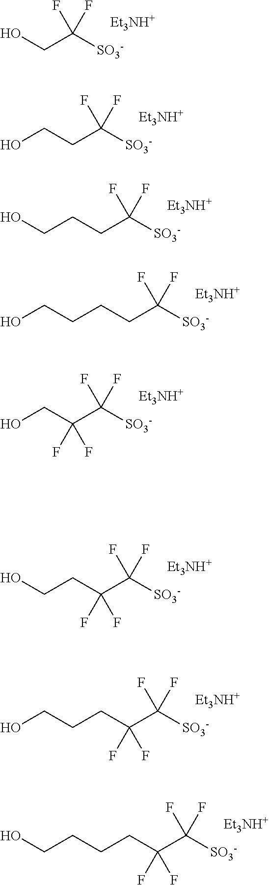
OCC([SO3-])(F)F.[Et3NH+].C(CC([SO3-])(F)F)O.[Et3NH+].C(CC([SO3-])(F)F)CO.[Et3NH+].C(CC([SO3-])(F)F)CCO.[Et3NH+].C(C(C([SO3-])(F)F)(F)F)O.[Et3NH+].C(C(C([SO3-])(F)F)(F)F)CO.[Et3NH+].C(C(C([SO3-])(F)F)(F)F)CCO.[Et3NH+].C(C(C([SO3-])(F)F)(F)F)CCCO.[Et3NH+]
